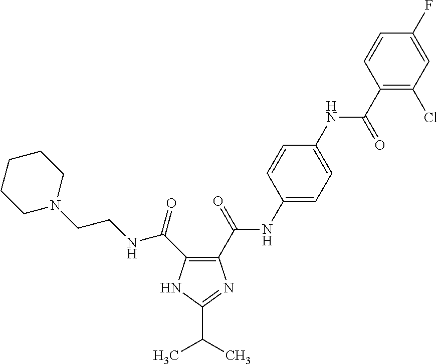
C1(C(NC2=CC=C(NC(=O)C3=C(Cl)C=C(F)C=C3)C=C2)=O)=C(C(=O)NCCN2CCCCC2)NC(C(C)C)=N1
